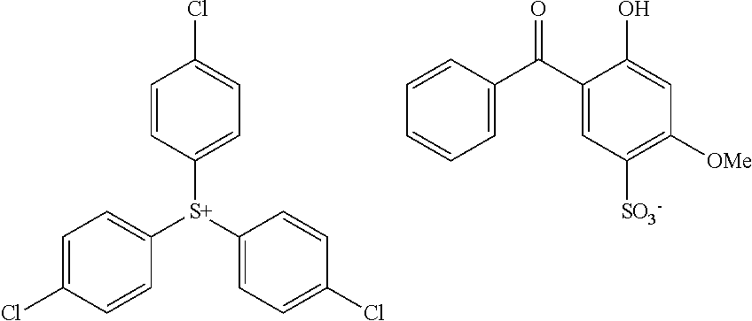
C1=C(C(C2=CC([SO3-])=C([OMe])C=C2O)=O)C=CC=C1.C1=CC([S+](C2=CC=C(Cl)C=C2)C2=CC=C(Cl)C=C2)=CC=C1Cl
